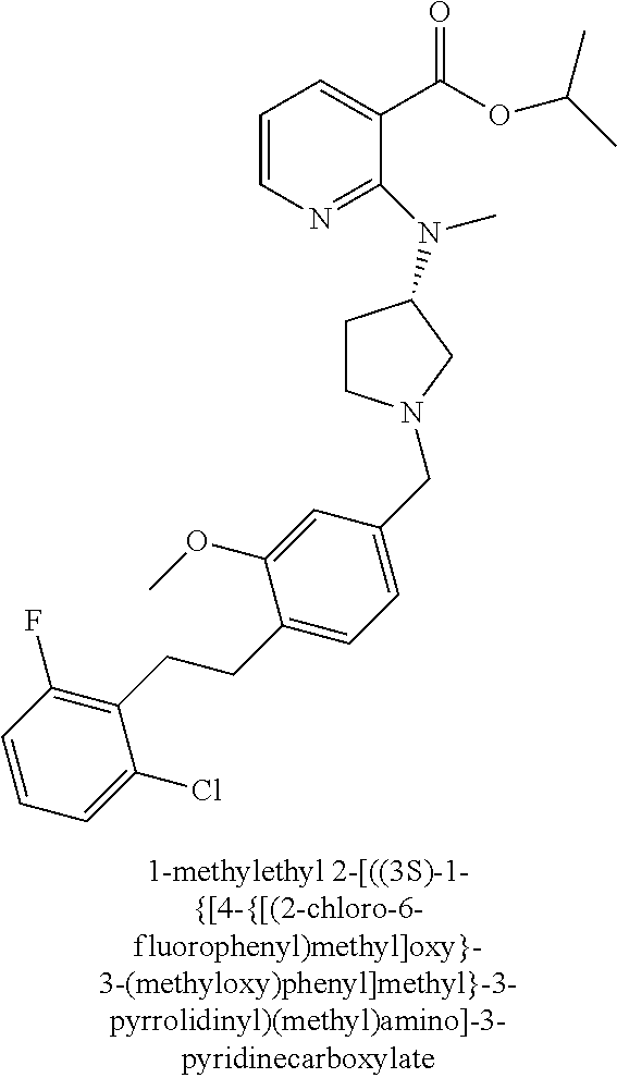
C1=CN=C(N(C)C2CCN(CC3=CC=C(CCC4=C(F)C=CC=C4Cl)C(OC)=C3)C2)C(C(OC(C)C)=O)=C1
